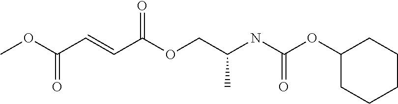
COC(C=CC(OCC(NC(OC1CCCCC1)=O)C)=O)=O
